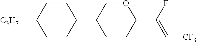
C1CC(C2CCC(C(F)=C[CF3])OC2)CCC1[C3H7]
